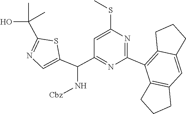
C1(C2=C3CCCC3=CC3=C2CCC3)=NC(SC)=CC(C(C2=CN=C(C(O)(C)C)S2)N[Cbz])=N1
